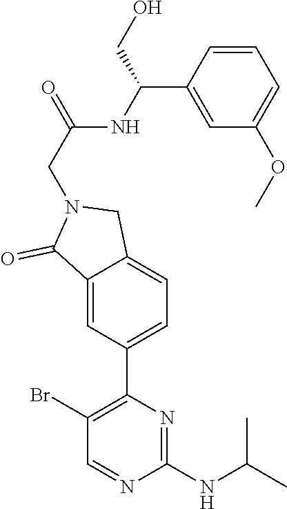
C1(NC(C)C)=NC(C2=CC=C3C(=C2)C(=O)N(CC(=O)NC(CO)C2=CC(OC)=CC=C2)C3)=C(Br)C=N1
